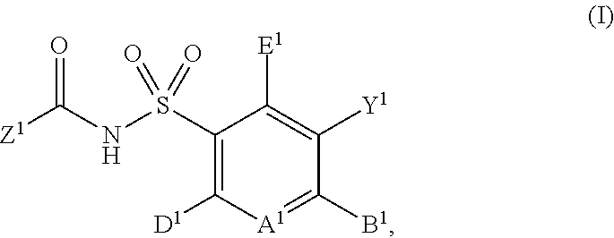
[Z1]C(NS(C1=C([D1])[A1]=C([B1])C([Y1])=C1[E1])(=O)=O)=O
